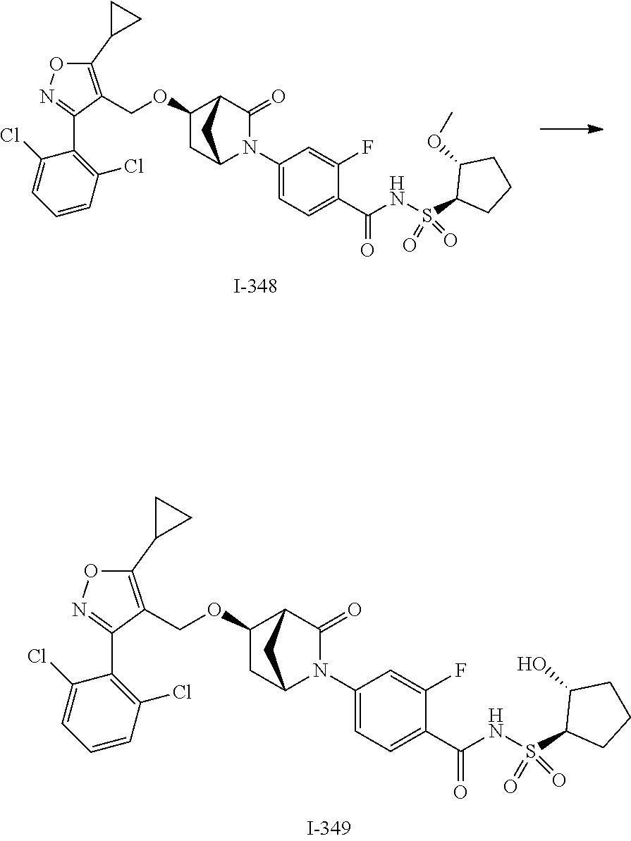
C(OC1CC2N(C3=CC=C(C(=O)NS(C4CCCC4OC)(=O)=O)C(F)=C3)C(=O)C1C2)C1=C(C2CC2)ON=C1C1=C(Cl)C=CC=C1Cl.C(OC1CC2N(C3=CC=C(C(=O)NS(C4CCCC4O)(=O)=O)C(F)=C3)C(=O)C1C2)C1=C(C2CC2)ON=C1C1=C(Cl)C=CC=C1Cl
